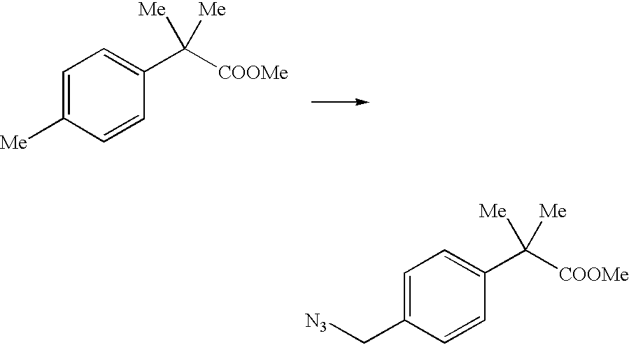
C1=C(C[N3])C=CC(C([COOMe])([Me])[Me])=C1.C1=C([Me])C=CC(C([COOMe])([Me])[Me])=C1
